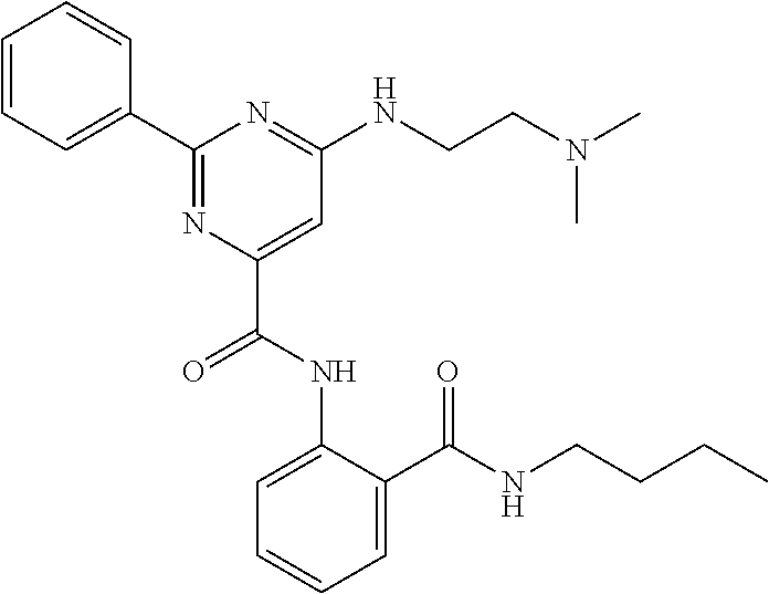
C1=CC(C2=NC(C(NC3=CC=CC=C3C(=O)NCCCC)=O)=CC(NCCN(C)C)=N2)=CC=C1
